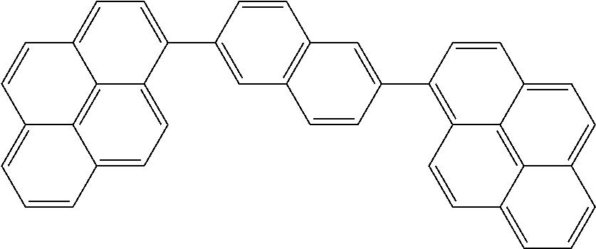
C1(C2=C3C4=C5C(=CC=C4C=C2)C=CC=C5C=C3)=CC2=C(C=C1)C=C(C1=CC=C3C4=C5C(=CC=CC5=CC=C41)C=C3)C=C2
